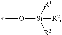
CO[Si]([R1])([R3])[R2]
